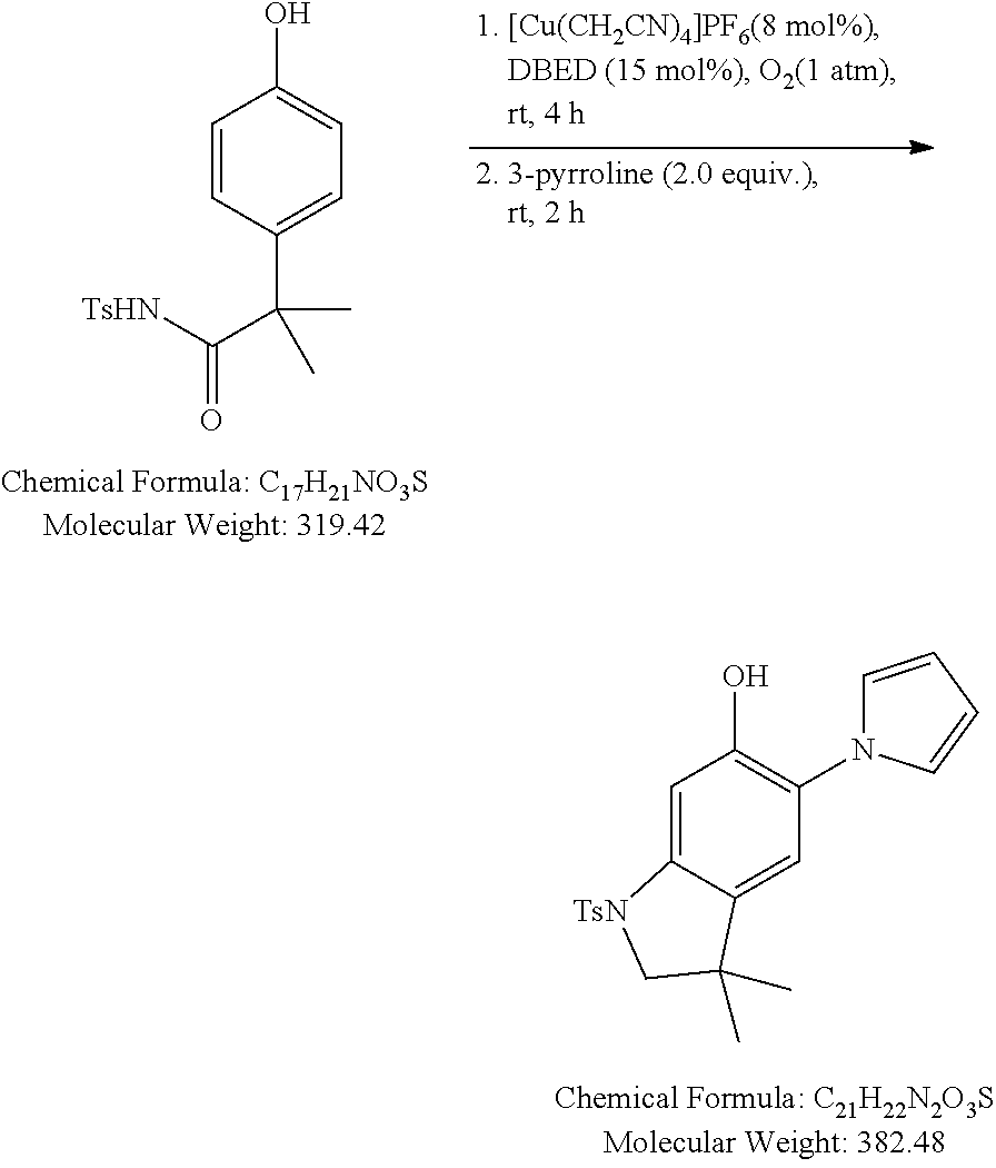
C1=CC(C(C([TsHN])=O)(C)C)=CC=C1O.OC1=C(N2C=CC=C2)C=C2C(=C1)[TsN]CC2(C)C
